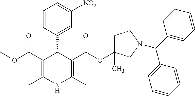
C1=CC(C2C(C(OC)=O)=C(C)NC(C)=C2C(=O)OC2(C)CCN(C(C3=CC=CC=C3)C3=CC=CC=C3)C2)=CC([NO2])=C1
